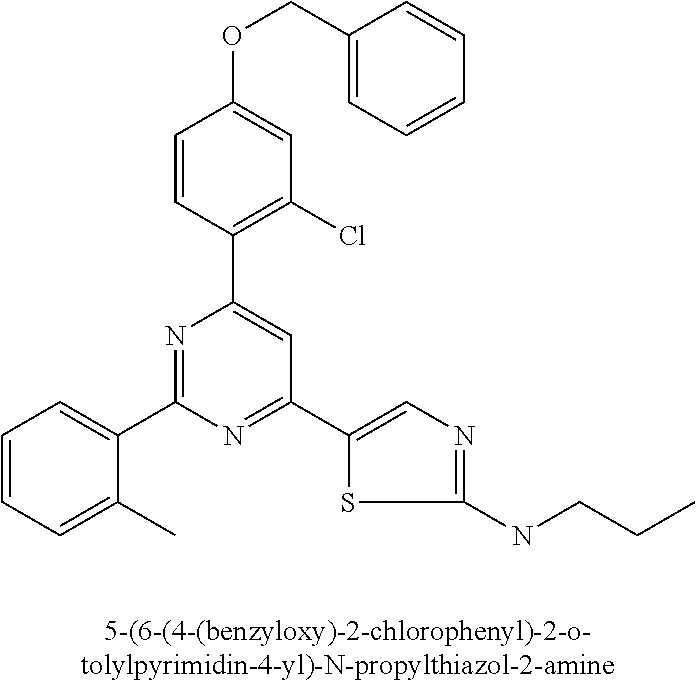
C1(C2=NC(C3=CC=CC=C3C)=NC(C3=C(Cl)C=C(OCC4=CC=CC=C4)C=C3)=C2)=CN=C(NCCC)S1
